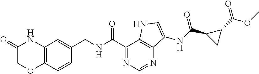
C12=C(C=CC(CNC(C3=NC=NC4=C3NC=C4NC(C3CC3C(OC)=O)=O)=O)=C1)OCC(=O)N2
